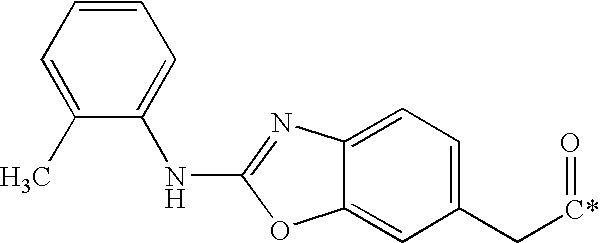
C1(C)=CC=CC=C1NC1=NC2=CC=C(C[C*]=O)C=C2O1
